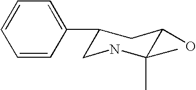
C1=CC(C2CNC(C)(C)C(O)C2)=CC=C1
